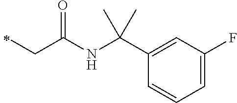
C(C)C(=O)NC(C1=CC(F)=CC=C1)(C)C
